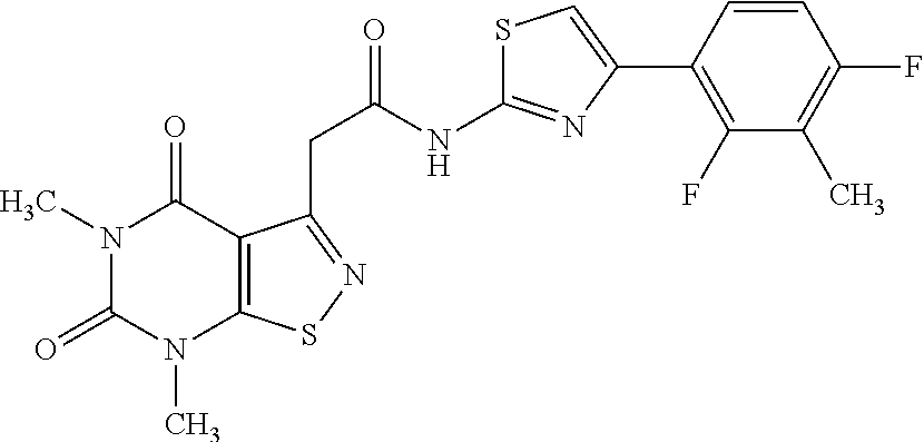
N1(C)C(=O)N(C)C2=C(C1=O)C(CC(NC1=NC(C3=C(F)C(C)=C(F)C=C3)=CS1)=O)=NS2
